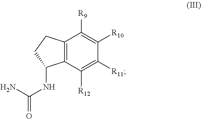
C12=C(C([R12])=C([R11])C([R10])=C1[R9])C(NC(=O)N)CC2
